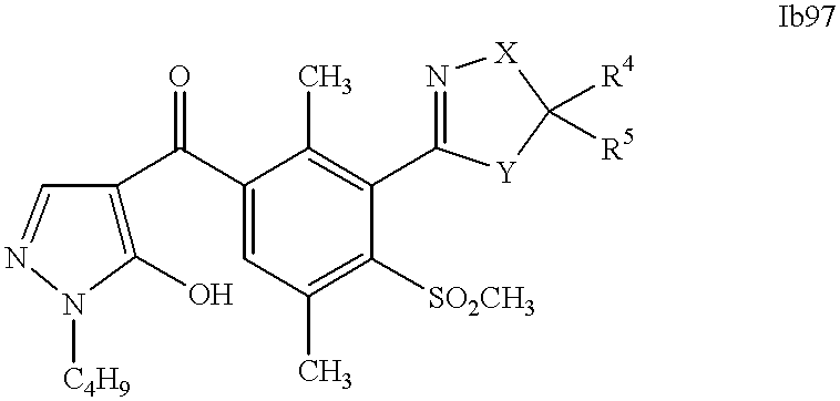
C1(O)=C(C(C2=CC(C)=C([SO2CH3])C(C3=N[X]C([R4])([R5])[Y]3)=C2C)=O)C=NN1[C4H9]
